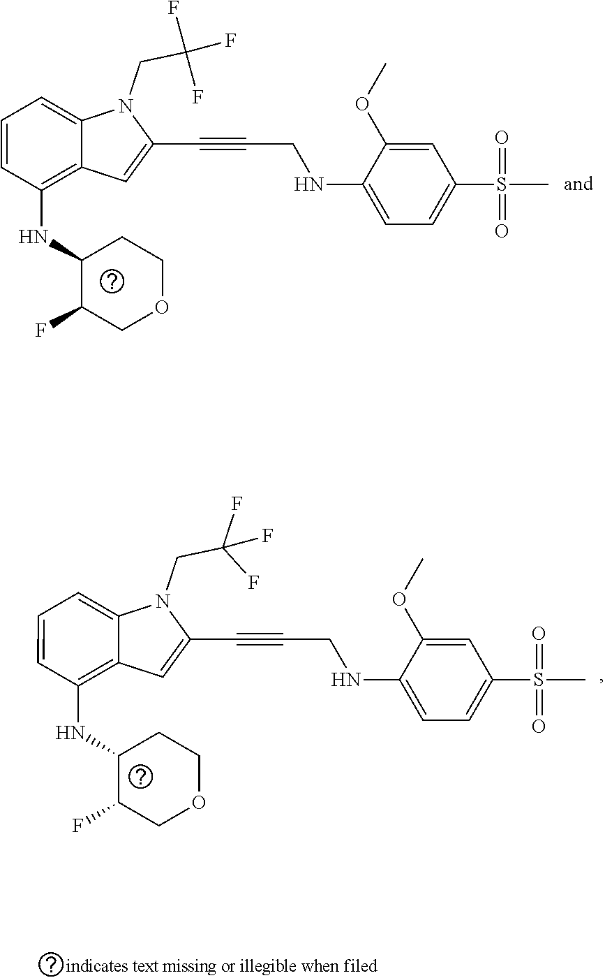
C1(NC2C(F)COCC2)=C2C(=CC=C1)N(CC(F)(F)F)C(C#CCNC1=CC=C(S(=O)(=O)C)C=C1OC)=C2.C1(NC2C(F)COCC2)=C2C(=CC=C1)N(CC(F)(F)F)C(C#CCNC1=CC=C(S(=O)(=O)C)C=C1OC)=C2
